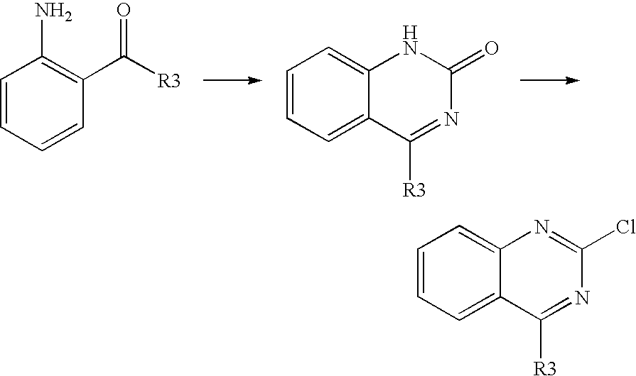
C1=CC=CC(C([R3])=O)=C1N.C1=CC=C2C(=C1)NC(=O)N=C2[R3].C1=CC=C2C(=C1)N=C(Cl)N=C2[R3]
